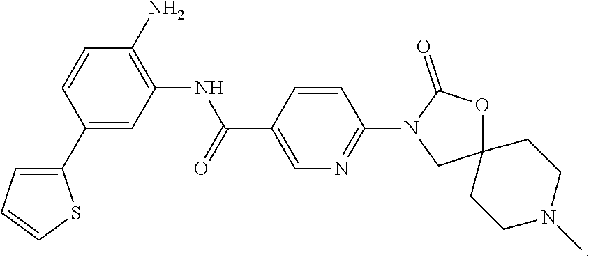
C1(C2=CC=CS2)=CC(NC(C2=CN=C(N3C(=O)OC4(C3)CCN(C)CC4)C=C2)=O)=C(N)C=C1
